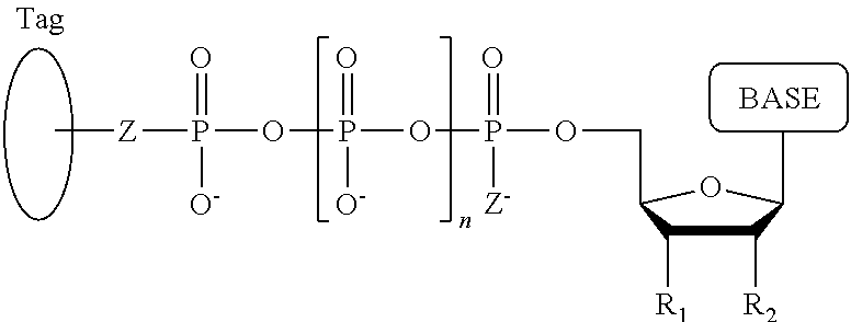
C1([R2])C([R1])C(COP(OP(=O)([O-])OP([Z]C)(=O)[O-])(=O)[Z-])OC1C
